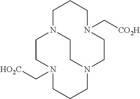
C1N2CCN(CCCN(C[HO2C])CC2)CCN(C[CO2H])CC1
